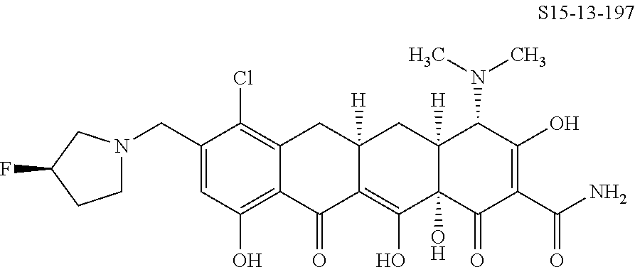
C1(CN2CCC(F)C2)=CC(O)=C2C(=C1Cl)CC1([H])C(=C(O)C3(O)C([H])(C1)C(N(C)C)C(O)=C(C(=O)N)C3=O)C2=O
